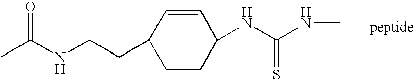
CC(NCCC1C=CC(NC(NC)=S)CC1)=O
